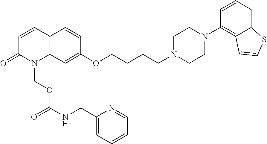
C12=C(C=C(OCCCCN3CCN(C4=C5C(=CC=C4)SC=C5)CC3)C=C1)N(COC(=O)NCC1=CC=CC=N1)C(=O)C=C2
